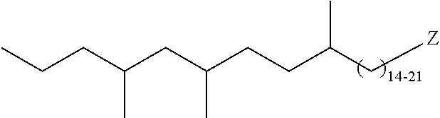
C(C(C[Z])C)CC(CC(CCC)C)C
